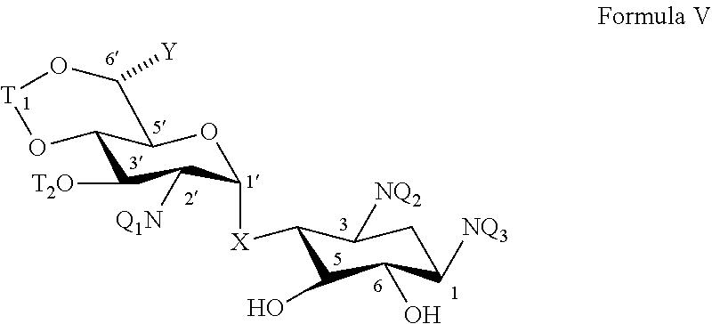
C12C([T2O])C([Q1N])C([X]C3C(O)C(O)C([NQ3])CC3[NQ2])OC1C([Y])O[T]O2
